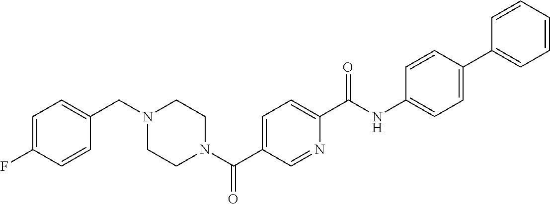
C1=C(F)C=CC(CN2CCN(C(C3=CC=C(C(NC4=CC=C(C5=CC=CC=C5)C=C4)=O)N=C3)=O)CC2)=C1
